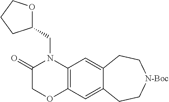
C1(=O)COC2=C(N1CC1OCCC1)C=C1C(=C2)CC[N-Boc]CC1
